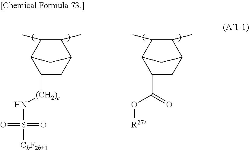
C12C(C)C(C)C(C1)C([(CH2)c]NS(=O)(=O)[CbF2b+1])C2.C12C(C)C(C)C(C1)C(C(O[R27])=O)C2
